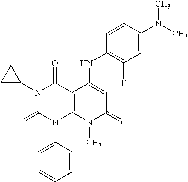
N1(C2CC2)C(=O)N(C2=CC=CC=C2)C2=C(C1=O)C(NC1=C(F)C=C(N(C)C)C=C1)=CC(=O)N2C
